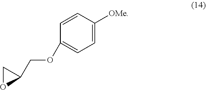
C1=C([OMe])C=CC(OCC2CO2)=C1
